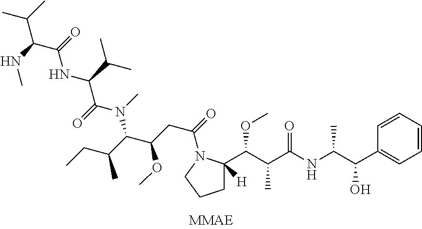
C1=CC=CC(C(O)C(C)NC(=O)C(C)C(OC)C2([H])CCCN2C(CC(OC)C(C(C)CC)N(C(C(NC(=O)C(C(C)C)NC)C(C)C)=O)C)=O)=C1
